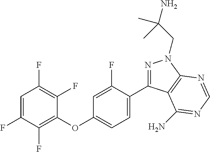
C1=C(F)C(F)=C(OC2=CC=C(C3=NN(CC(N)(C)C)C4=C3C(N)=NC=N4)C(F)=C2)C(F)=C1F
